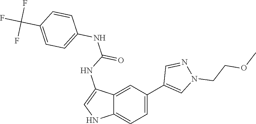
C12=CC=C(C3=CN(CCOC)N=C3)C=C1C(NC(NC1=CC=C(C(F)(F)F)C=C1)=O)=CN2
